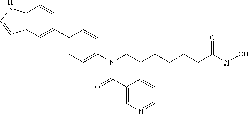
C12=C(C=C(C3=CC=C(N(CCCCCCC(NO)=O)C(C4=CN=CC=C4)=O)C=C3)C=C1)C=CN2
